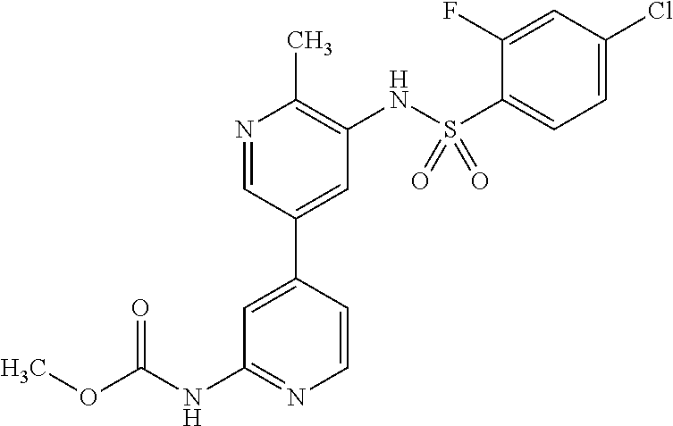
C1=CC(C2=CC(NS(C3=CC=C(Cl)C=C3F)(=O)=O)=C(C)N=C2)=CC(NC(OC)=O)=N1
